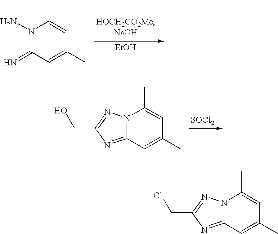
N1(N)C(=N)C=C(C)C=C1C.[EtOH].N12C(=NC(CO)=N1)C=C(C)C=C2C.[SOCl2].N12C(=NC(CCl)=N1)C=C(C)C=C2C
